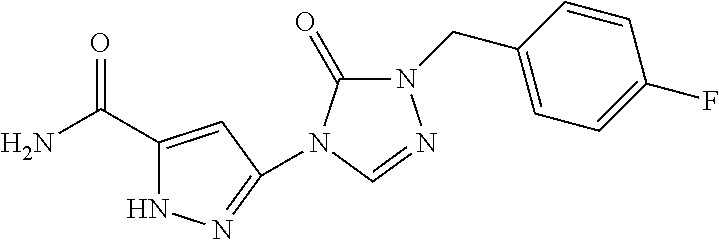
NC(C1=CC(N2C(=O)N(CC3=CC=C(F)C=C3)N=C2)=NN1)=O
